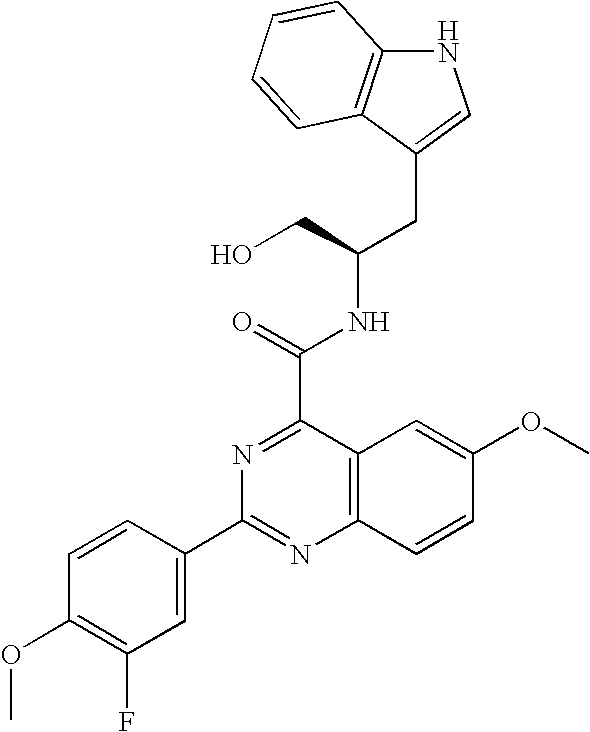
N1C2=C(C(CC(NC(C3=NC(C4=CC(F)=C(OC)C=C4)=NC4=C3C=C(OC)C=C4)=O)CO)=C1)C=CC=C2
